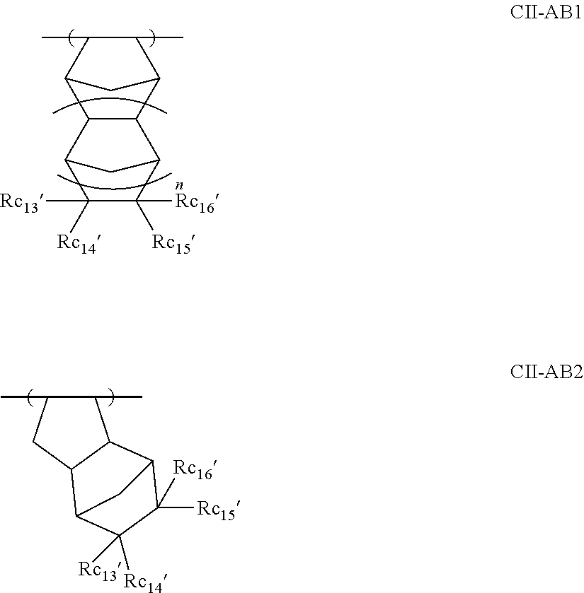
C12C(C3C(C)C(C)C1C3)C1C([Rc16])([Rc15])C([Rc13])([Rc14])C2C1.C1(C)C(C)CC2C1C1C([Rc15])([Rc16])C([Rc13])([Rc14])C2C1
